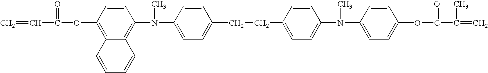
C=CC(=O)OC1=C2C(=C(N(C)C3=CC=C(CCC4=CC=C(N(C)C5=CC=C(OC(=O)C(C)=C)C=C5)C=C4)C=C3)C=C1)C=CC=C2
